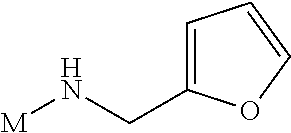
C1=C(CN[M])OC=C1
